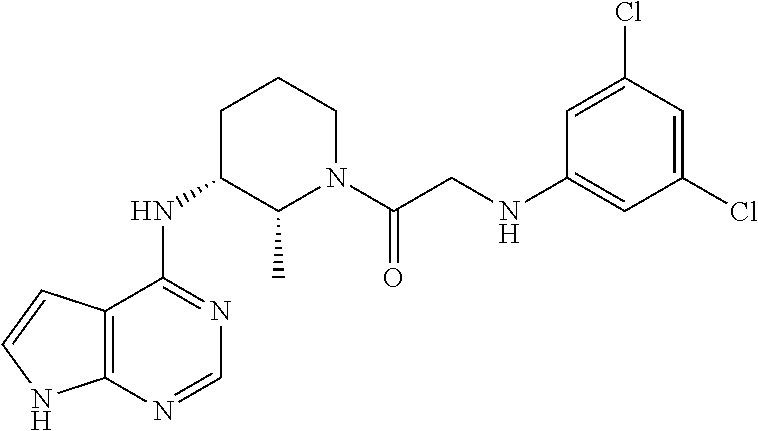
C12=C(N=CN=C1NC1C(C)N(C(CNC3=CC(Cl)=CC(Cl)=C3)=O)CCC1)NC=C2
